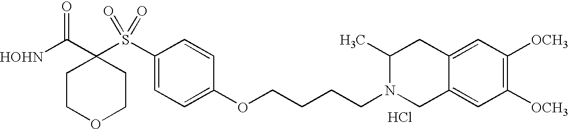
[HOHN]C(C1(S(C2=CC=C(OCCCCN3CC4=CC([OCH3])=C([OCH3])C=C4CC3C)C=C2)(=O)=O)CCOCC1)=O.Cl
